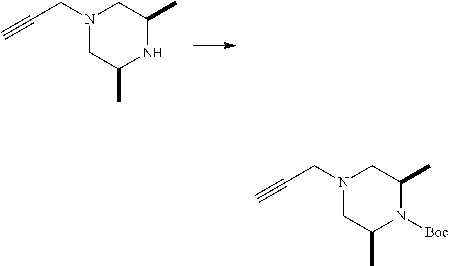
N1(CC#C)CC(C)NC(C)C1.N1(CC#C)CC(C)N([Boc])C(C)C1
